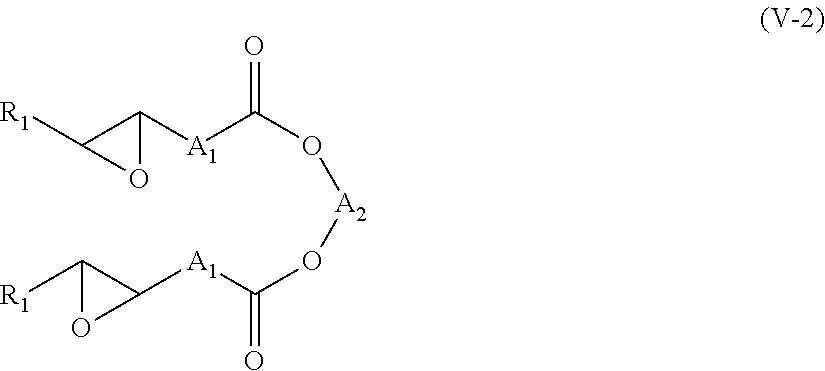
[R1]C1C([A1]C(O[A2]OC([A1]C2C([R1])O2)=O)=O)O1
